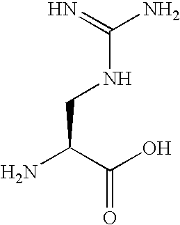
C(NCC(N)C(O)=O)(=N)N
